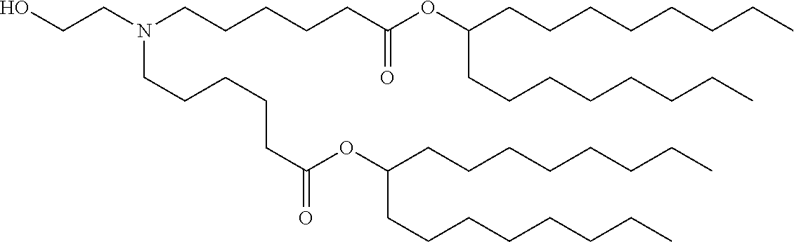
OCCN(CCCCCC(OC(CCCCCCCC)CCCCCCCC)=O)CCCCCC(OC(CCCCCCCC)CCCCCCCC)=O
